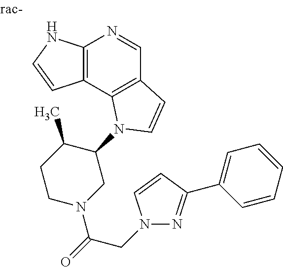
C12=C(C3=C(C=N1)C=CN3C1C(C)CCN(C(=O)CN3N=C(C4=CC=CC=C4)C=C3)C1)C=CN2
